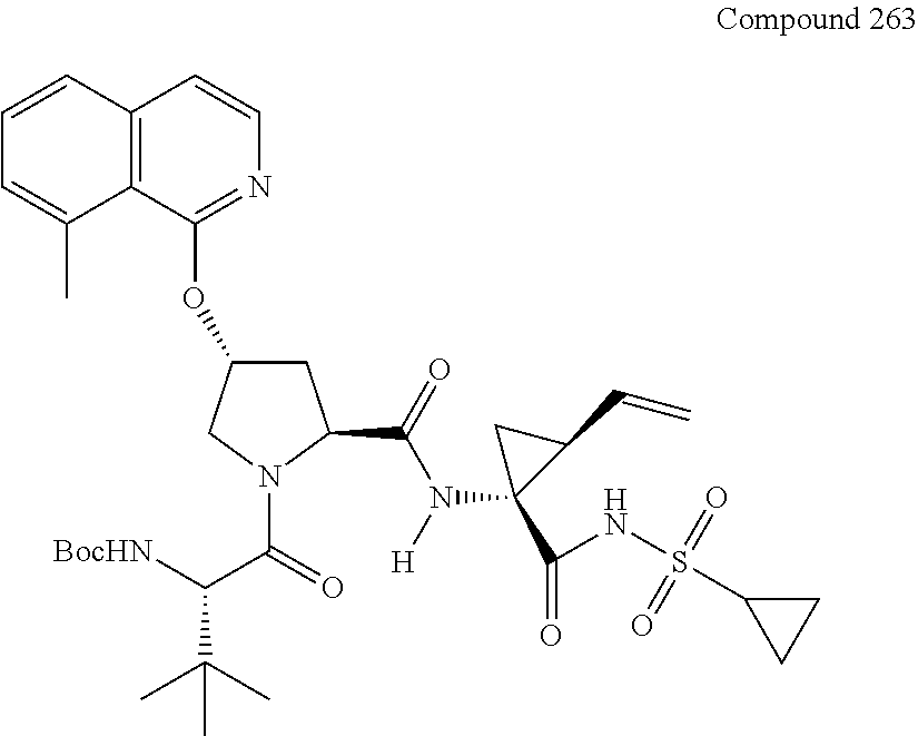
C12=C(C(OC3CC(C(=O)N(C4(C(=O)NS(C5CC5)(=O)=O)C(C=C)C4)[H])N(C(=O)C([BocHN])C(C)(C)C)C3)=NC=C1)C(C)=CC=C2
